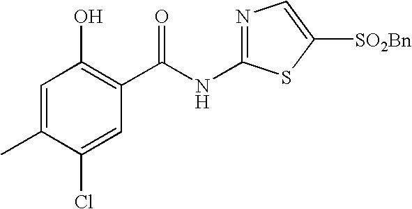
C1=C(C)C(Cl)=CC(C(NC2=NC=C([SO2Bn])S2)=O)=C1O
